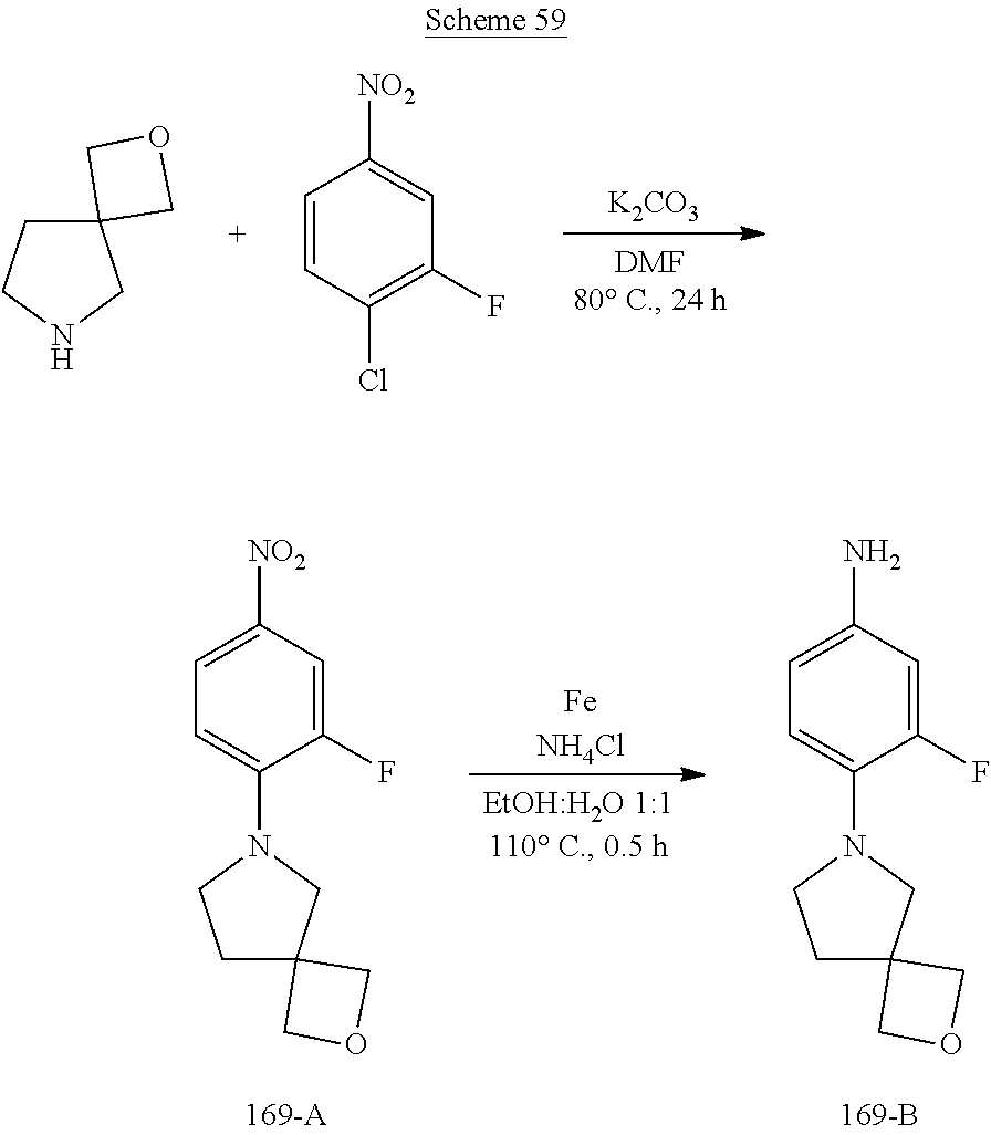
C12(CCNC1)COC2.C1=CC(Cl)=C(F)C=C1[NO2].[K2CO3].C1([NO2])=CC=C(N2CCC3(C2)COC3)C(F)=C1.[FeNH4Cl].C1(N)=CC=C(N2CCC3(C2)COC3)C(F)=C1
